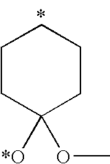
C1CCC([*O])(OC)CC1
